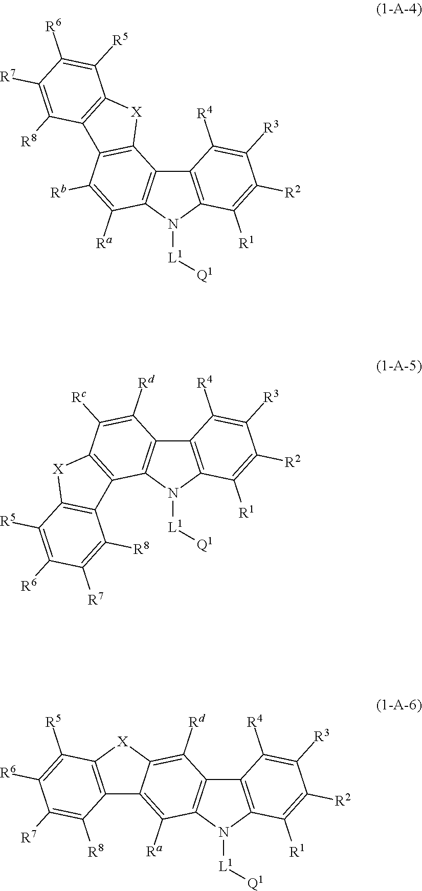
C12=C(N([L1][Q1])C3=C1C1=C(C([Rb])=C3[Ra])C3=C([X]1)C([R5])=C([R6])C([R7])=C3[R8])C([R1])=C([R2])C([R3])=C2[R4].C12=C(N([L1][Q1])C3=C1C([Rd])=C([Rc])C1=C3C3=C([X]1)C([R5])=C([R6])C([R7])=C3[R8])C([R1])=C([R2])C([R3])=C2[R4].C12=C(N([L1][Q1])C3=C1C([Rd])=C1C(=C3[Ra])C3=C([X]1)C([R5])=C([R6])C([R7])=C3[R8])C([R1])=C([R2])C([R3])=C2[R4]
